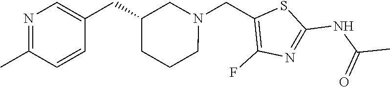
C1(CC2=CN=C(C)C=C2)CCCN(CC2=C(F)N=C(NC(C)=O)S2)C1
